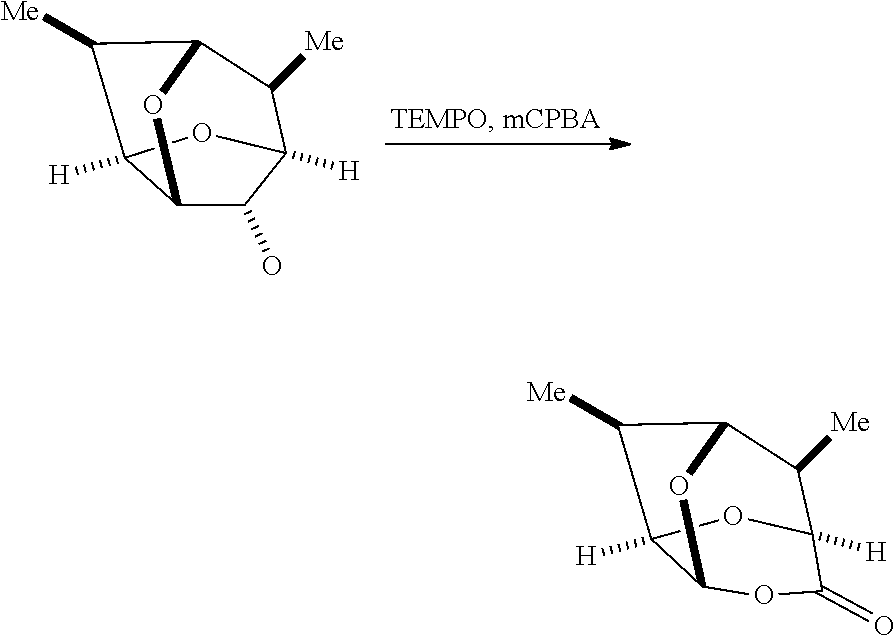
C12C3([H])C([Me])C(C([Me])C([H])(C(=O)O1)O3)O2.C12C(O)C3([H])C([Me])C(C([Me])C1([H])O3)O2
